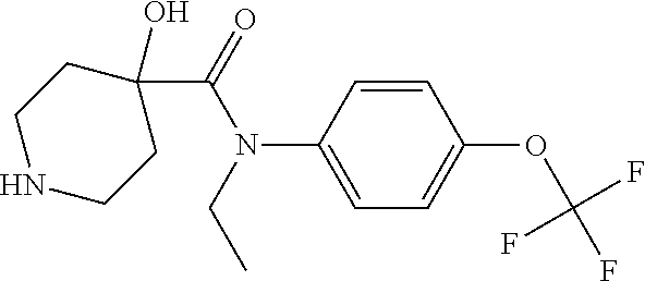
N1CCC(C(N(C2=CC=C(OC(F)(F)F)C=C2)CC)=O)(O)CC1
